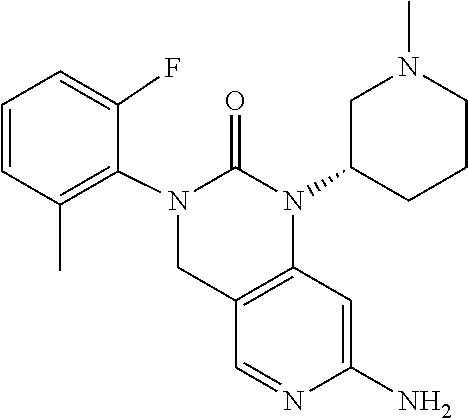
N1=CC2=C(C=C1N)N(C1CCCN(C)C1)C(=O)N(C1=C(C)C=CC=C1F)C2
